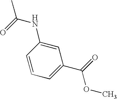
CC(=O)NC1=CC(C(=O)OC)=CC=C1
